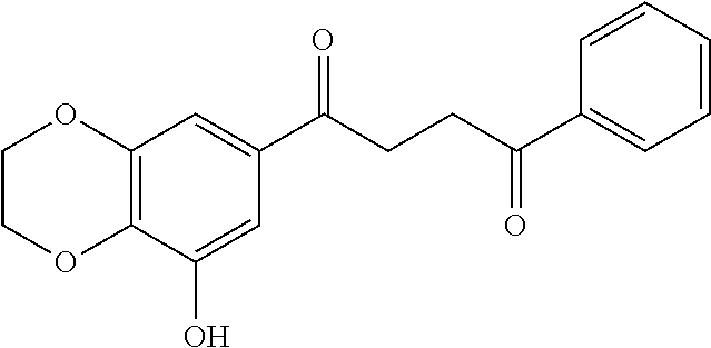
C12=C(C(O)=CC(C(CCC(C3=CC=CC=C3)=O)=O)=C1)OCCO2
